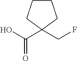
OC(C1(CF)CCCC1)=O
